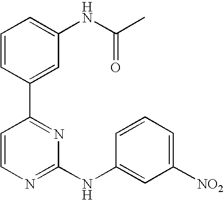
C1=CC(C2=NC(NC3=CC([NO2])=CC=C3)=NC=C2)=CC(NC(=O)C)=C1
